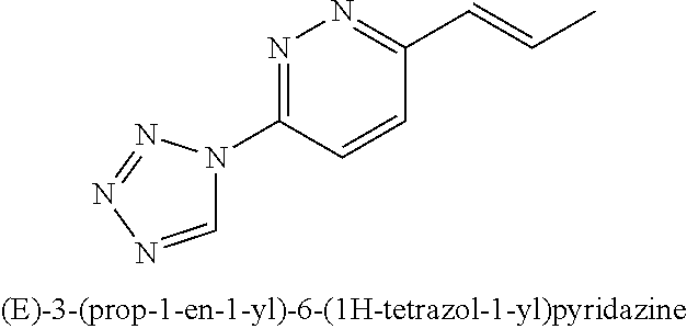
N1=C(N2C=NN=N2)C=CC(C=CC)=N1
